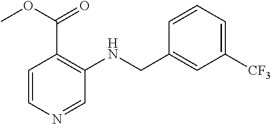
C1(CNC2=C(C(OC)=O)C=CN=C2)=CC([CF3])=CC=C1
